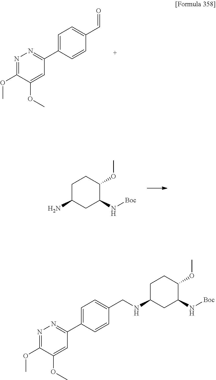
N1=C(OC)C(OC)=CC(C2=CC=C(C=O)C=C2)=N1.C1C(N)CC(N[Boc])C(OC)C1.N1=C(OC)C(OC)=CC(C2=CC=C(CNC3CCC(OC)C(N[Boc])C3)C=C2)=N1
